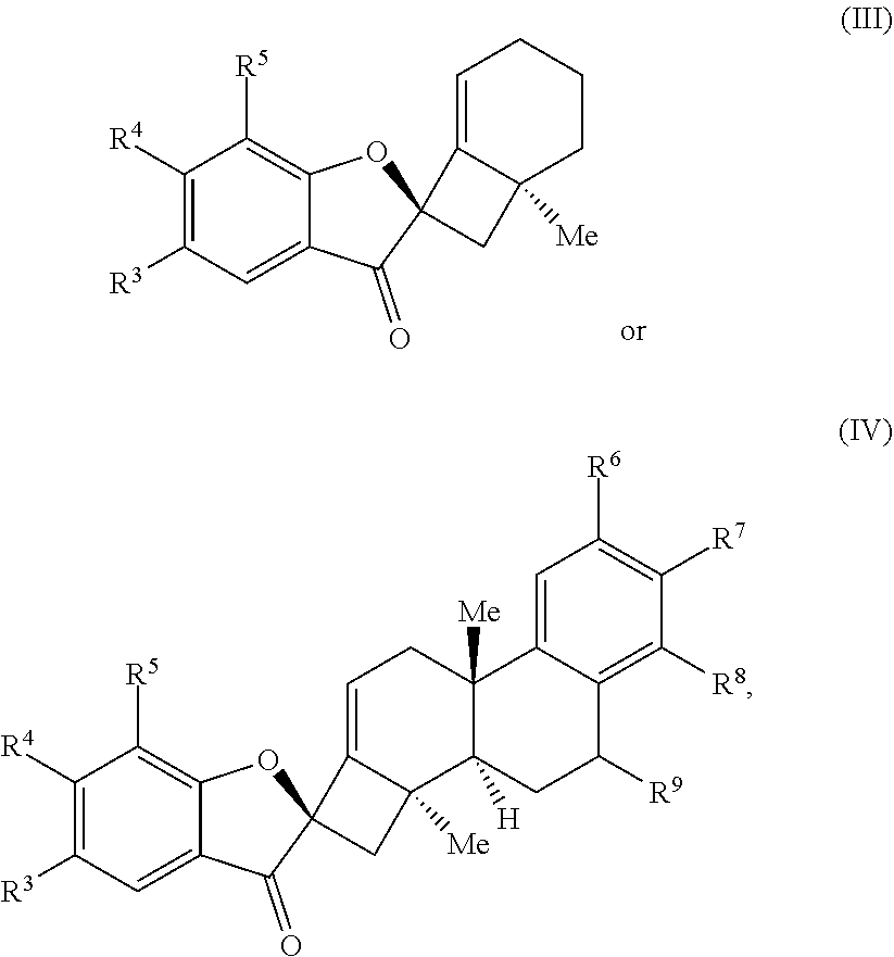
C1([R4])=C([R3])C=C2C(=C1[R5])OC1(C2=O)CC2([Me])C1=CCCC2.C1([R4])=C([R3])C=C2C(=C1[R5])OC1(C2=O)CC2([Me])C1=CCC1([Me])C2([H])CC([R9])C2=C([R8])C([R7])=C([R6])C=C12
